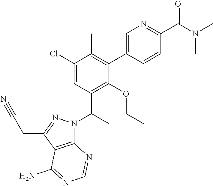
C12=C(C(CC#N)=NN1C(C)C1=C(OCC)C(C3=CN=C(C(N(C)C)=O)C=C3)=C(C)C(Cl)=C1)C(N)=NC=N2
